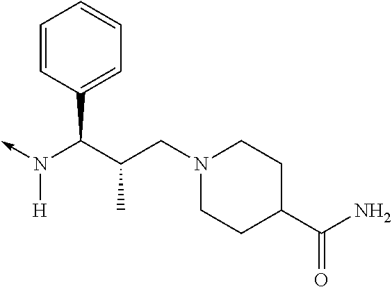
C1=CC(C(C(CN2CCC(C(N)=O)CC2)C)N(->C)[H])=CC=C1
